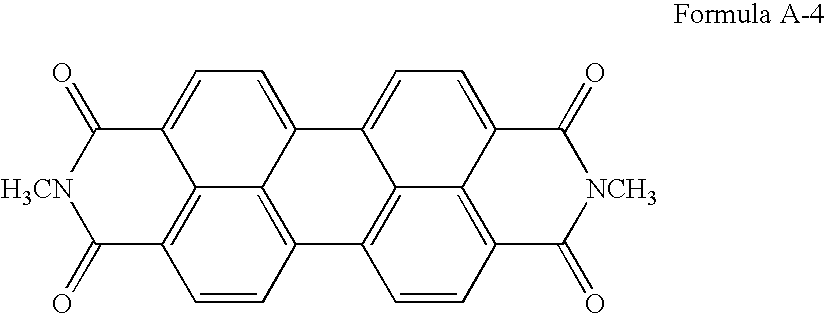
C12=C3C=CC4=C1C(=CC=C2C(=O)[H3CN]C3=O)C1=CC=C2C3=C(C=CC4=C13)C(=O)[NCH3]C2=O
